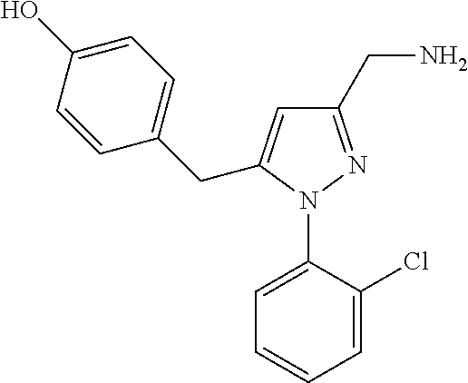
C1=C(N2N=C(CN)C=C2CC2=CC=C(O)C=C2)C(Cl)=CC=C1
